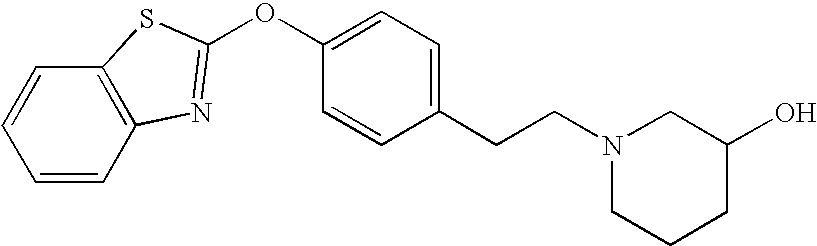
C12=C(C=CC=C1)N=C(OC1=CC=C(CCN3CC(O)CCC3)C=C1)S2
